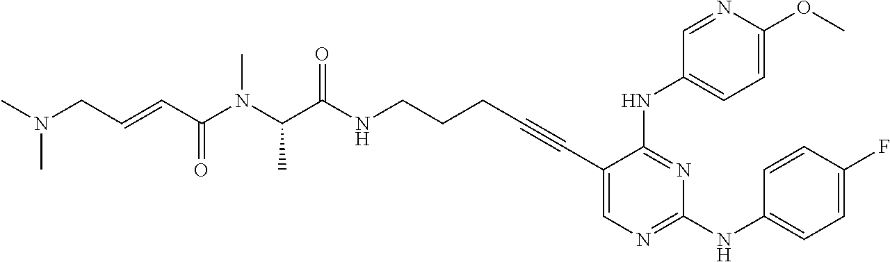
C1(C#CCCCNC(C(N(C(C=CCN(C)C)=O)C)C)=O)=CN=C(NC2=CC=C(F)C=C2)N=C1NC1=CC=C(OC)N=C1
